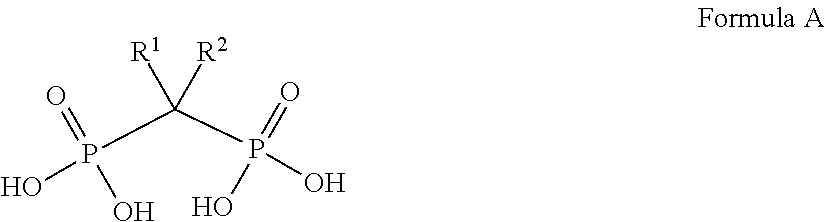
P(C(P(O)(=O)O)([R1])[R2])(=O)(O)O
